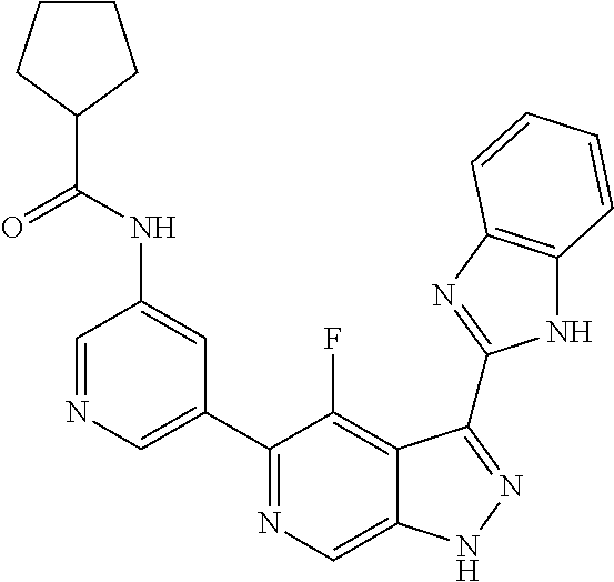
C1=NC=C(C2=NC=C3C(=C2F)C(C2=NC4=C(N2)C=CC=C4)=NN3)C=C1NC(=O)C1CCCC1
